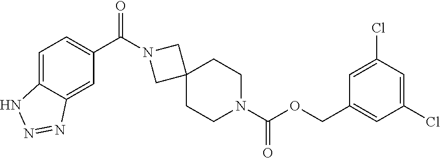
C1=C2C(=CC(C(N3CC4(C3)CCN(C(OCC3=CC(Cl)=CC(Cl)=C3)=O)CC4)=O)=C1)N=NN2
